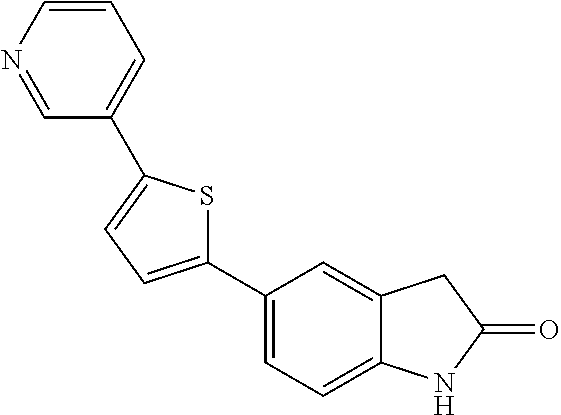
C1(C2=CC=C(C3=CC=CN=C3)S2)=CC=C2C(=C1)CC(=O)N2
